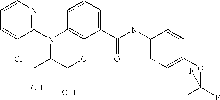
C1(N2C(CO)COC3=C2C=CC=C3C(NC2=CC=C(OC(F)(F)F)C=C2)=O)=NC=CC=C1Cl.Cl
